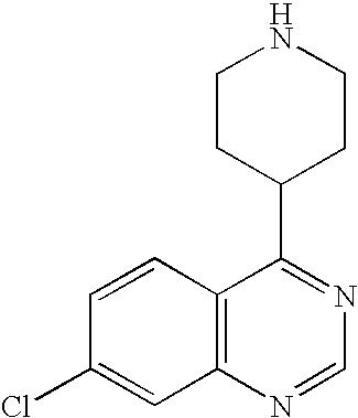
C12=C(N=CN=C1C1CCNCC1)C=C(Cl)C=C2
